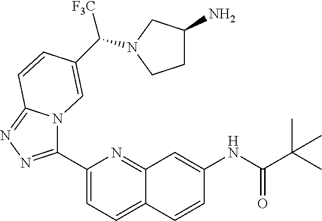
C1(C2=NN=C3N2C=C(C([F3C])N2CCC(N)C2)C=C3)=CC=C2C(=N1)C=C(NC(=O)C(C)(C)C)C=C2
